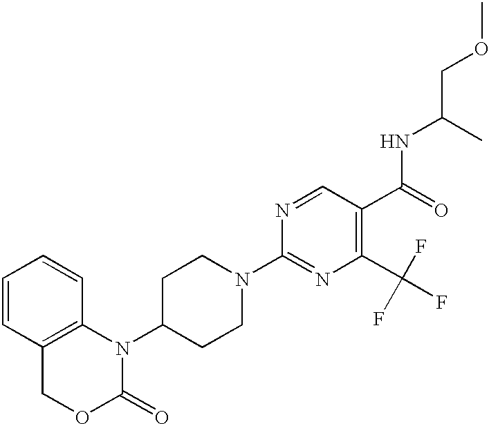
C1=CC2=C(C=C1)N(C1CCN(C3=NC(C(F)(F)F)=C(C(=O)NC(COC)C)C=N3)CC1)C(=O)OC2
